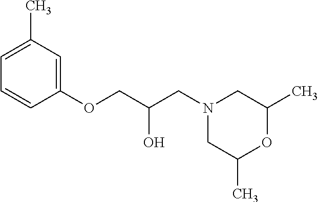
C1=C(C)C=C(OCC(O)CN2CC(C)OC(C)C2)C=C1
